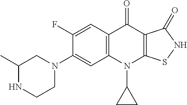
C12=C(C=C(F)C(N3CC(C)NCC3)=C1)C(=O)C1=C(N2C2CC2)SNC1=O
